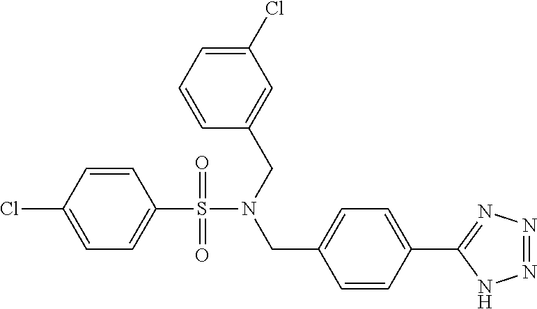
ClC1=CC=C(S(N(CC2=CC(Cl)=CC=C2)CC2=CC=C(C3=NN=NN3)C=C2)(=O)=O)C=C1
